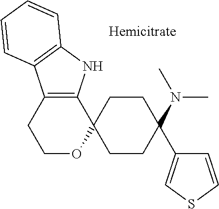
C12=C(NC3=C1C=CC=C3)C1(OCC2)CCC(N(C)C)(C2=CSC=C2)CC1
